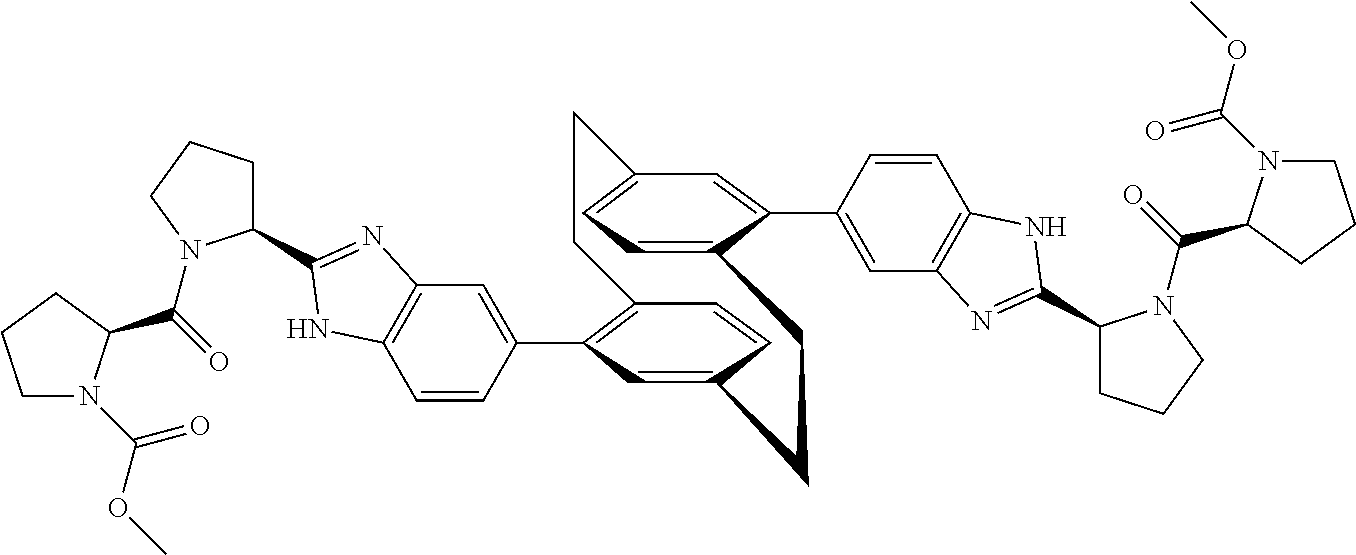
C12=C(C3=CC4=C(C=C3)NC(C3CCCN3C(=O)C3N(C(OC)=O)CCC3)=N4)C=C(C=C1)CCC1=CC=C(C=C1C1=CC3=C(C=C1)NC(C1CCCN1C(=O)C1N(C(OC)=O)CCC1)=N3)CC2
